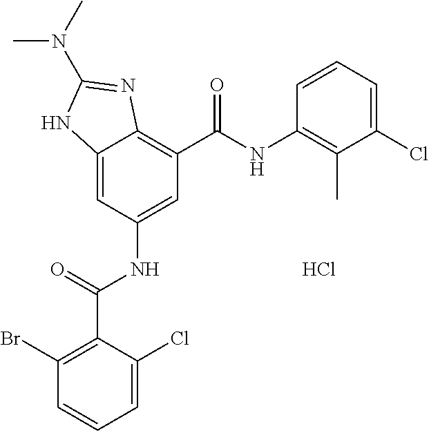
C12=CC(NC(C3=C(Br)C=CC=C3Cl)=O)=CC(C(NC3=C(C)C(Cl)=CC=C3)=O)=C1N=C(N(C)C)N2.Cl
